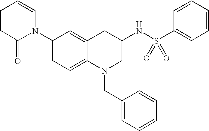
C1(N2C=CC=CC2=O)=CC=C2C(=C1)CC(NS(C1=CC=CC=C1)(=O)=O)CN2CC1=CC=CC=C1
